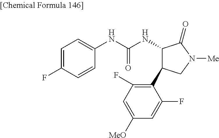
C1=C(F)C=CC(NC(NC2C(C3=C(F)C=C([MeO])C=C3F)CN([Me])C2=O)=O)=C1
